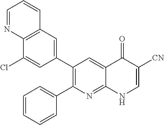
C12=C(C=C(C3=C(C4=CC=CC=C4)N=C4C(=C3)C(=O)C([CN])=CN4)C=C1Cl)C=CC=N2
